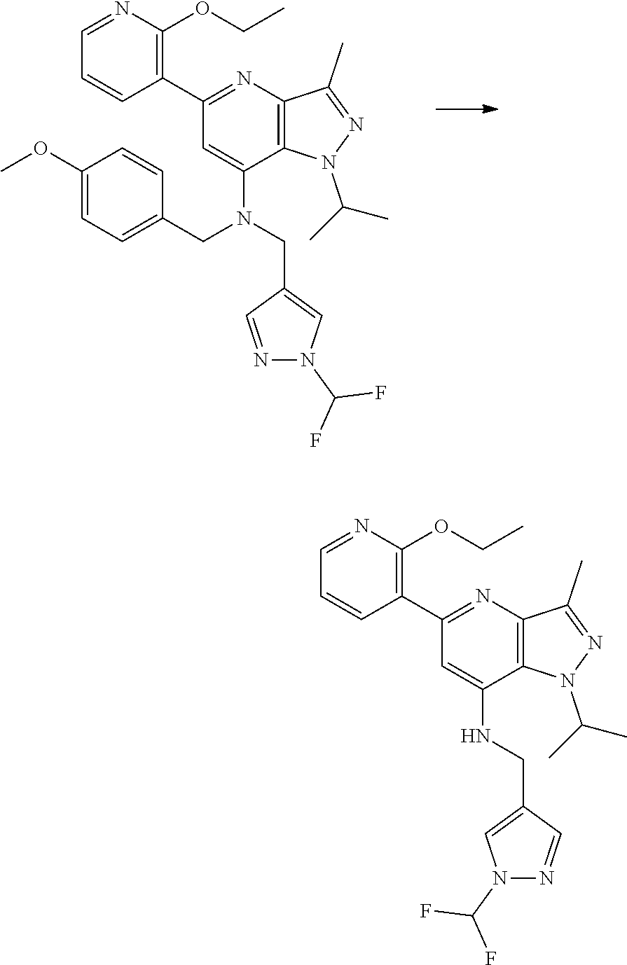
CC(N1C2=C(C(C)=N1)N=C(C1=C(OCC)N=CC=C1)C=C2N(CC1=CC=C(OC)C=C1)CC1=CN(C(F)F)N=C1)C.CC(N1C2=C(C(C)=N1)N=C(C1=C(OCC)N=CC=C1)C=C2NCC1=CN(C(F)F)N=C1)C
